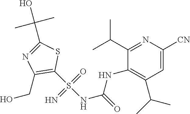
C1(S(NC(=O)NC2=C(C(C)C)C=C([CN])N=C2C(C)C)(=O)=N)=C(CO)N=C(C(O)(C)C)S1
